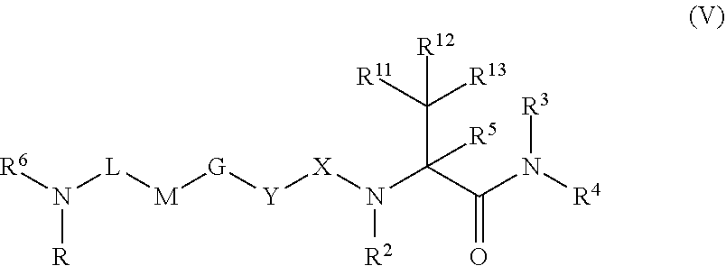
N([X][Y][G][M][L]N([R6])[R])([R2])C(C(N([R3])[R4])=O)(C([R11])([R13])[R12])[R5]
